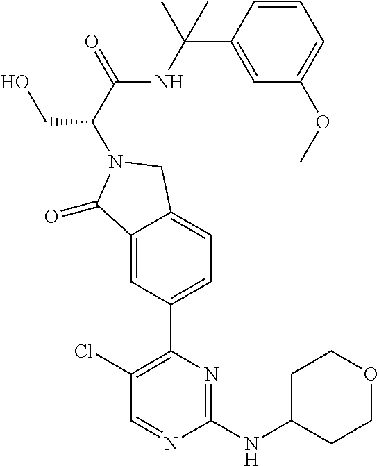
C1(Cl)=C(C2=CC=C3C(=C2)C(=O)N(C(C(=O)NC(C2=CC(OC)=CC=C2)(C)C)CO)C3)N=C(NC2CCOCC2)N=C1
